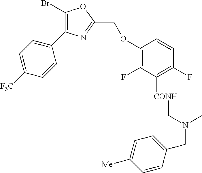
C1(C2=C(Br)OC(COC3=C(F)C([CONH]CN(CC4=CC=C([Me])C=C4)C)=C(F)C=C3)=N2)=CC=C([F3C])C=C1
